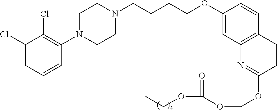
C1(Cl)=CC=CC(N2CCN(CCCCOC3=CC4=C(C=C3)CCC(OCOC(=O)OCC)=N4)CC2)=C1Cl
